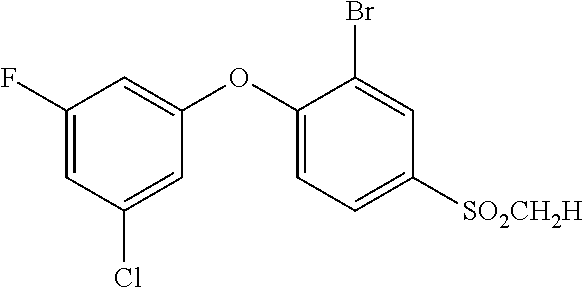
C1(F)=CC(Cl)=CC(OC2=CC=C([SO2CH2H])C=C2Br)=C1
